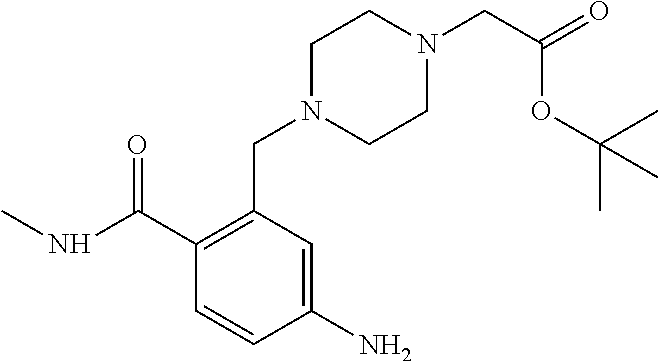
C1(CN2CCN(CC(=O)OC(C)(C)C)CC2)=C(C(NC)=O)C=CC(N)=C1
